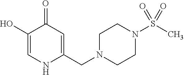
C1(O)=CNC(CN2CCN(S(C)(=O)=O)CC2)=CC1=O
